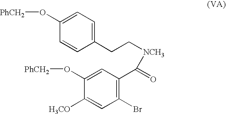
C1(Br)=C(C(=O)[NCH3]CCC2=CC=C(O[PhCH2])C=C2)C=C(O[PhCH2])C([H3CO])=C1
